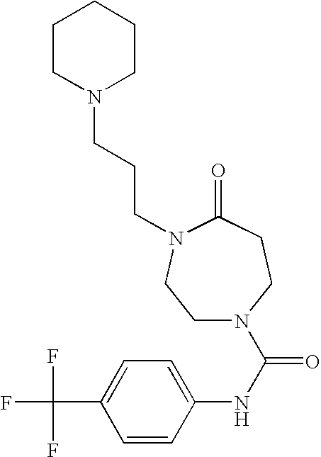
C1CN(CCCN2C(=O)CCN(C(NC3=CC=C(C(F)(F)F)C=C3)=O)CC2)CCC1
